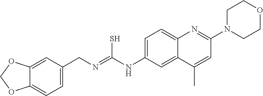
C1=C(CN=C(NC2=CC=C3C(=C2)C(C)=CC(N2CCOCC2)=N3)S)C=C2C(=C1)OCO2
